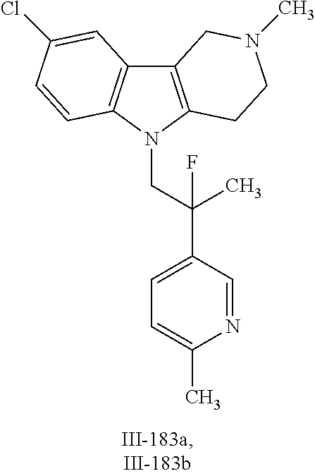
C12=C(N(CC(C3=CC=C(C)N=C3)(F)C)C3=C1C=C(Cl)C=C3)CCN(C)C2
